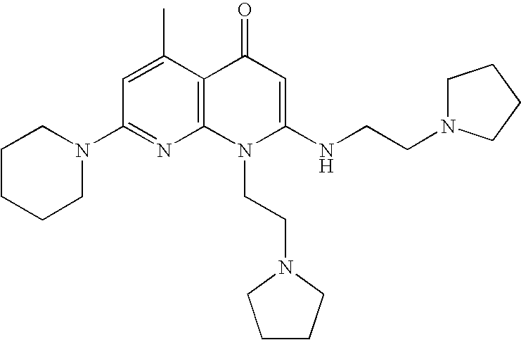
C1(N2CCCCC2)=NC2=C(C(C)=C1)C(=O)C=C(NCCN1CCCC1)N2CCN1CCCC1
